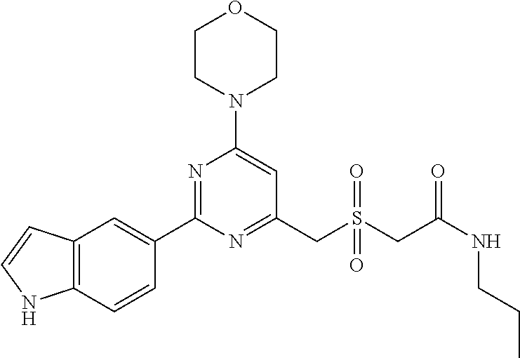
C1CN(C2=CC(CS(CC(NCCC)=O)(=O)=O)=NC(C3=CC4=C(C=C3)NC=C4)=N2)CCO1
